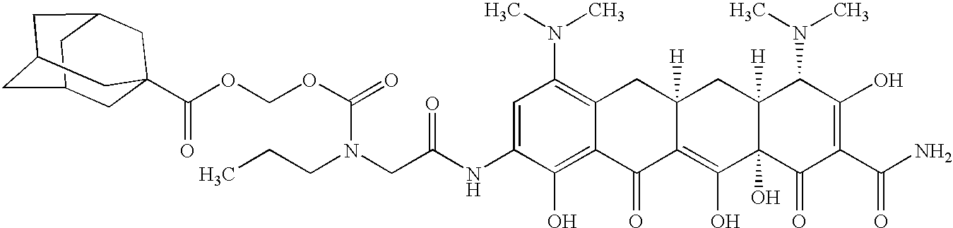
C(N(CC(NC1=CC(N(C)C)=C2C(=C1O)C(=O)C1=C(O)C3(O)C([H])(CC1([H])C2)C(N(C)C)C(O)=C(C(N)=O)C3=O)=O)CCC)(OCOC(=O)C12CC3CC(CC(C1)C3)C2)=O
